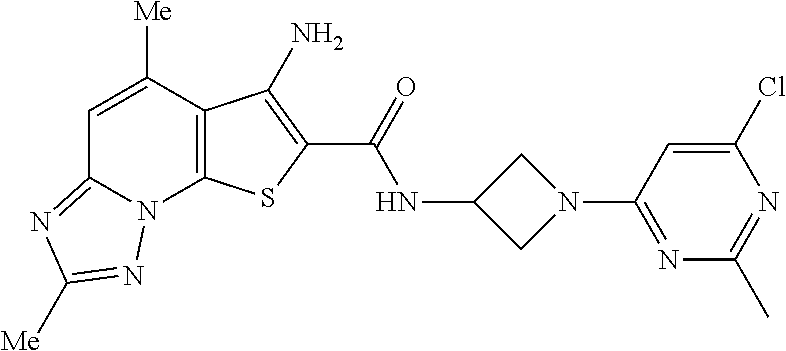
N(C(=O)C1=C(N)C2=C(N3C(=NC([Me])=N3)C=C2[Me])S1)C1CN(C2=NC(C)=NC(Cl)=C2)C1
